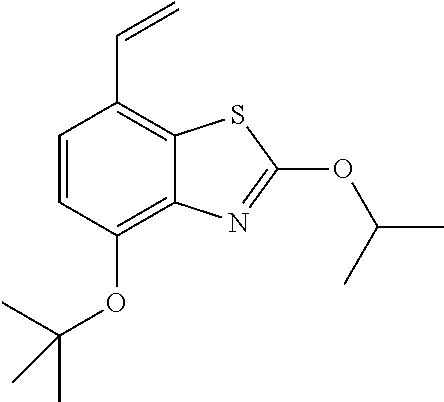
C=CC1=C2C(=C(OC(C)(C)C)C=C1)N=C(OC(C)C)S2
